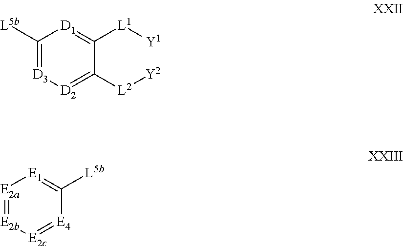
[E2a]1=[E2b][E2c]=[E4]C([L5b])=[E1]1.[D3]1=C([L5b])[D1]=C([L1][Y1])C([L2][Y2])=[D2]1
